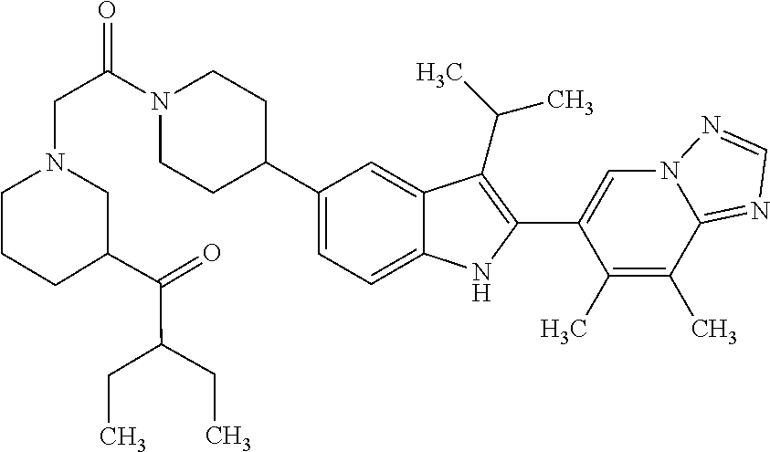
N1(C(CN2CCCC(C(=O)C(CC)CC)C2)=O)CCC(C2=CC=C3C(=C2)C(C(C)C)=C(C2=CN4C(=NC=N4)C(C)=C2C)N3)CC1
